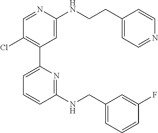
C1=NC(NCCC2=CC=NC=C2)=CC(C2=CC=CC(NCC3=CC=CC(F)=C3)=N2)=C1Cl
